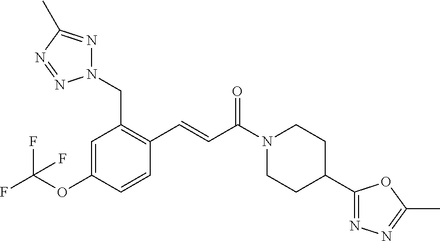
C1=C(OC(F)(F)F)C=CC(C=CC(N2CCC(C3=NN=C(C)O3)CC2)=O)=C1CN1N=C(C)N=N1
